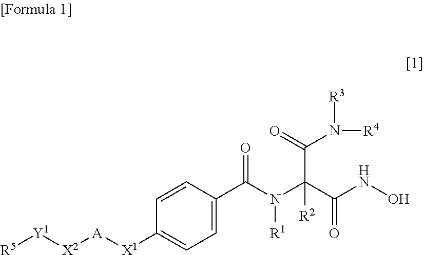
C1=C(C(N(C(C(NO)=O)(C(=O)N([R3])[R4])[R2])[R1])=O)C=CC([X1][A][X2][Y1][R5])=C1
